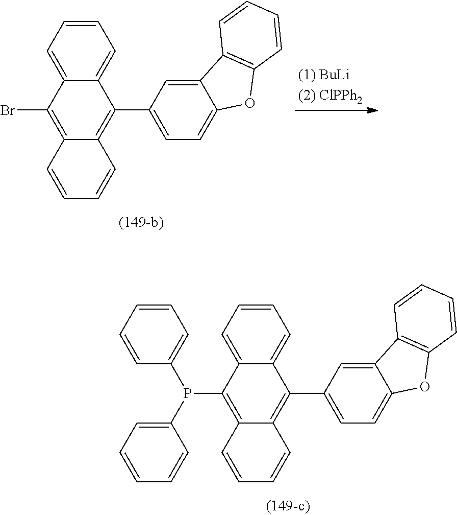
C1=CC=C2C(=C1)C(C1=CC=C3C(=C1)C1=C(O3)C=CC=C1)=C1C(=C2Br)C=CC=C1.C1=CC=C2C(=C1)C(C1=CC=C3C(=C1)C1=C(O3)C=CC=C1)=C1C(=C2P(C2=CC=CC=C2)C2=CC=CC=C2)C=CC=C1
